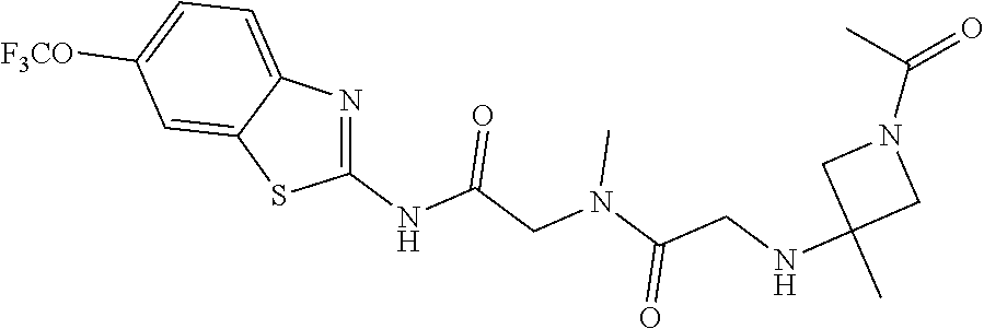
C1=C2C(=CC=C1[F3CO])N=C(NC(CN(C(CNC1(C)CN(C(C)=O)C1)=O)C)=O)S2
